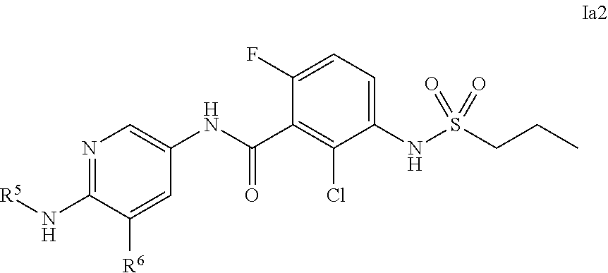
N1=C(N[R5])C([R6])=CC(NC(C2=C(Cl)C(NS(CCC)(=O)=O)=CC=C2F)=O)=C1
